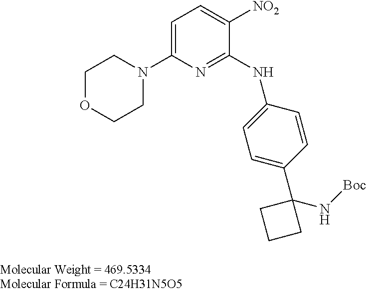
C1=C(NC2=NC(N3CCOCC3)=CC=C2[NO2])C=CC(C2(N[Boc])CCC2)=C1
